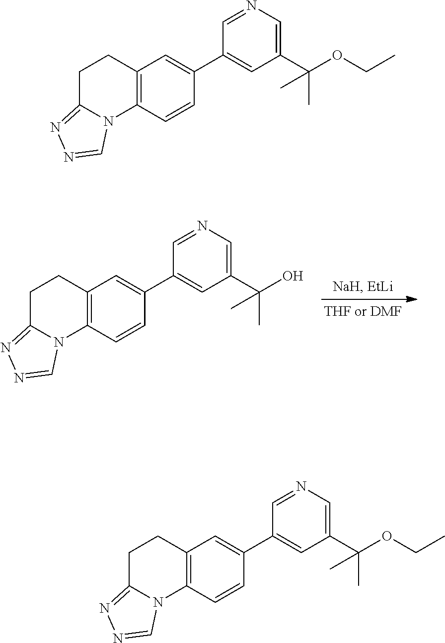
C1=NC=C(C(C)(O)C)C=C1C1=CC2=C(C=C1)N1C(=NN=C1)CC2.C1=NC=C(C(C)(OCC)C)C=C1C1=CC2=C(C=C1)N1C(=NN=C1)CC2.C1=NC=C(C(C)(OCC)C)C=C1C1=CC2=C(C=C1)N1C(=NN=C1)CC2
